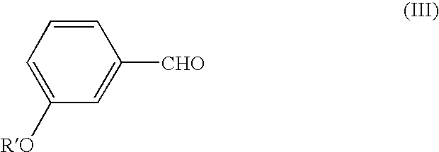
C1([RO])=CC=CC([CHO])=C1
